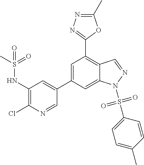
C1=C(C2=CC(NS(=O)(=O)C)=C(Cl)N=C2)C=C2C(=C1C1=NN=C(C)O1)C=NN2S(=O)(=O)C1=CC=C(C)C=C1
